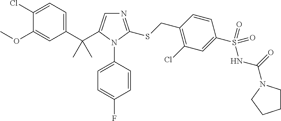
C1(C(C2=CN=C(SCC3=C(Cl)C=C(S(NC(=O)N4CCCC4)(=O)=O)C=C3)N2C2=CC=C(F)C=C2)(C)C)=CC=C(Cl)C(OC)=C1
